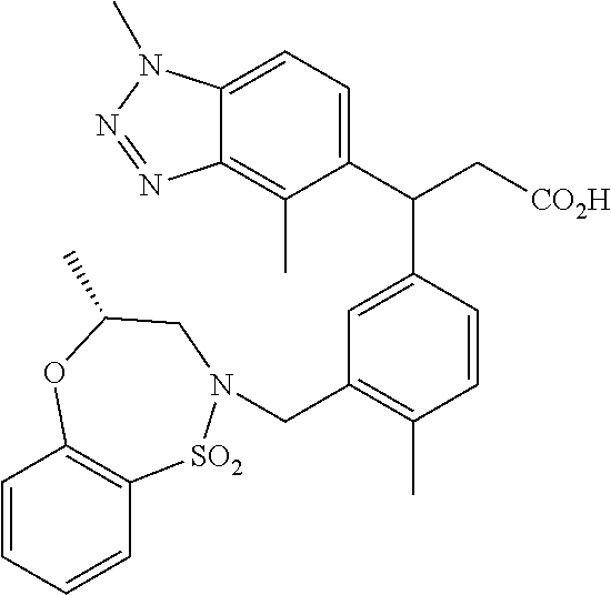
C1=CC=CC2=C1OC(C)CN(CC1=C(C)C=CC(C(C[CO2H])C3=CC=C4C(=C3C)N=NN4C)=C1)[SO2]2
